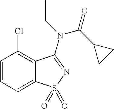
C1=CC=C2C(=C1Cl)C(N(CC)C(C1CC1)=O)=NS2(=O)=O
